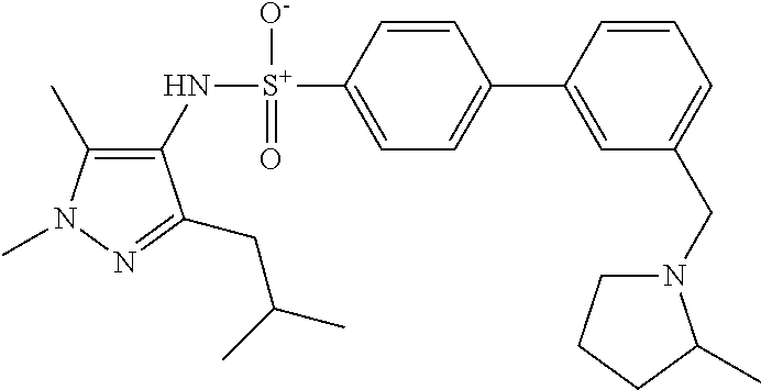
C1(C)=C(N[S+](C2=CC=C(C3=CC(CN4CCCC4C)=CC=C3)C=C2)([O-])=O)C(CC(C)C)=NN1C
